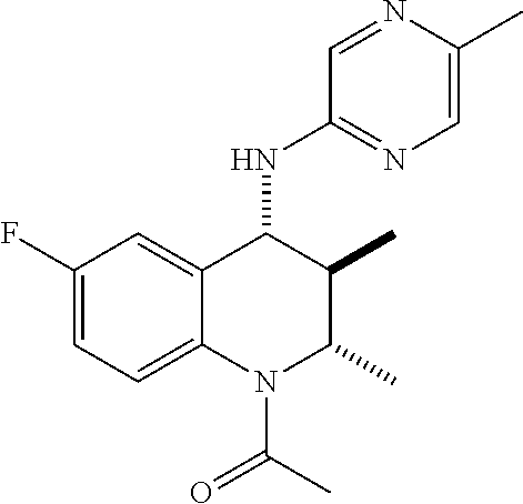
C1(F)=CC=C2C(=C1)C(NC1=NC=C(C)N=C1)C(C)C(C)N2C(C)=O
